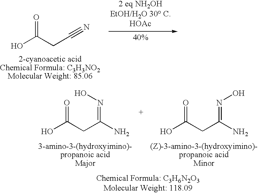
OC(CC#N)=O.OC(CC(N)=NO)=O.OC(CC(N)=NO)=O
